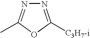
N1=C([C3H7-i])OC(C)=N1
